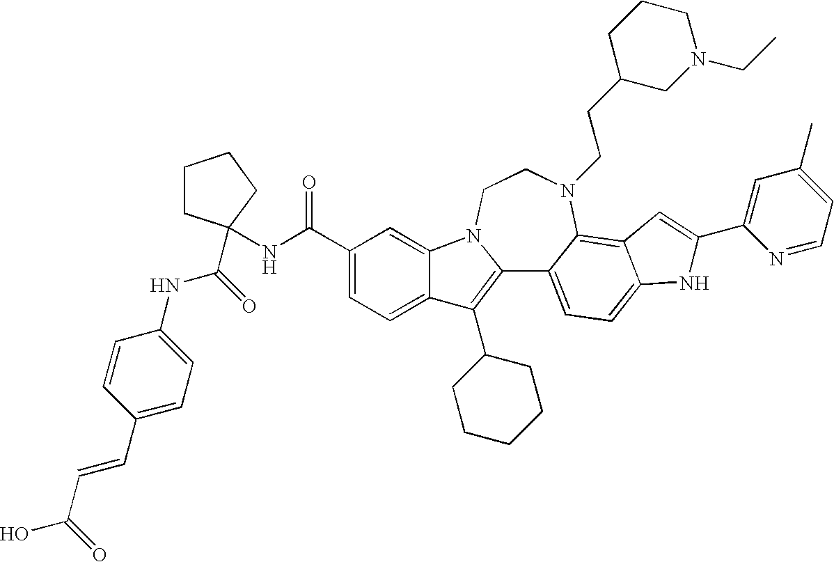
C12=C(C3CCCCC3)C3=CC=C(C(NC4(C(=O)NC5=CC=C(C=CC(O)=O)C=C5)CCCC4)=O)C=C3N1CCN(CCC1CN(CC)CCC1)C1=C3C(=CC=C21)NC(C1=CC(C)=CC=N1)=C3
